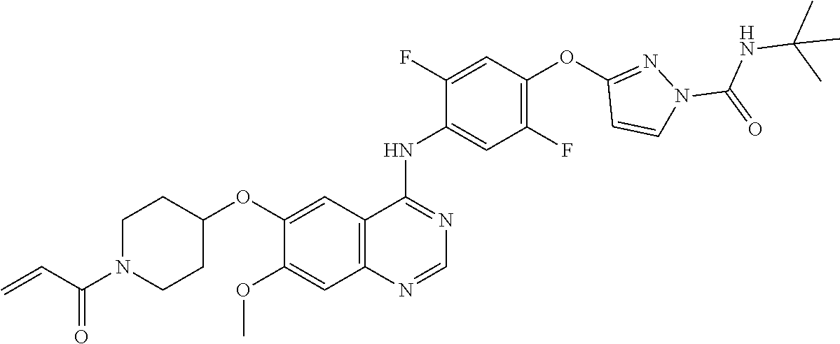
O(C1=CC2=C(C=C1OC)N=CN=C2NC1=CC(F)=C(OC2=NN(C(=O)NC(C)(C)C)C=C2)C=C1F)C1CCN(C(C=C)=O)CC1
